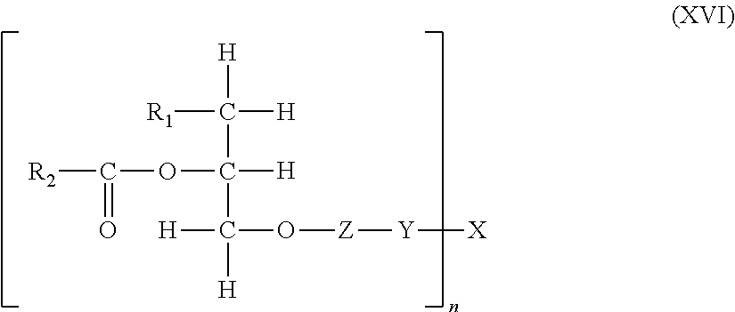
[R1]C([H])([H])C(OC([R2])=O)([H])C([H])(O[Z][Y][X])[H]
